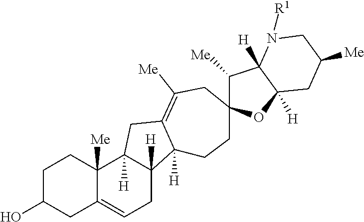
C1C(O)CC2=CCC3([H])C([H])(C2([Me])C1)CC1=C([Me])CC2(CCC31[H])C([Me])C1([H])C([H])(O2)CC([Me])CN1[R1]
